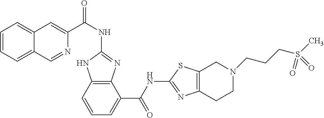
C1(NC(C2=CC3=CC=CC=C3C=N2)=O)=NC2=C(N1)C=CC=C2C(NC1=NC2=C(S1)CN(CCCS(C)(=O)=O)CC2)=O
